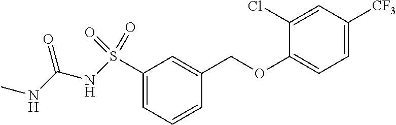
C1(S(NC(NC)=O)(=O)=O)=CC=CC(COC2=CC=C([CF3])C=C2Cl)=C1
